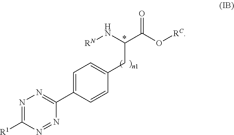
N1=C([R1])N=NC(C2=CC=C(CC(C(O[RC])=O)N[RN])C=C2)=N1
